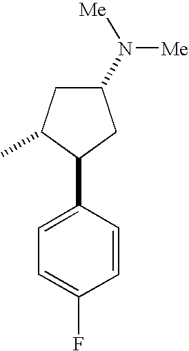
C1(C2C(C)CC(N([Me])[Me])C2)=CC=C(F)C=C1
